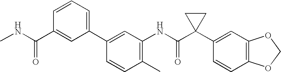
C1(C2=CC(NC(C3(C4=CC5=C(C=C4)OCO5)CC3)=O)=C(C)C=C2)=CC=CC(C(NC)=O)=C1
